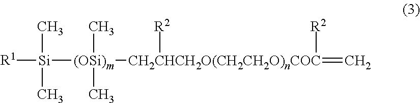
[R1][Si](C)(C)[(OSi)m]([CH2CHCH2O(CH2CH2O)nCOC]([R2])(=C)[R2])(C)C
